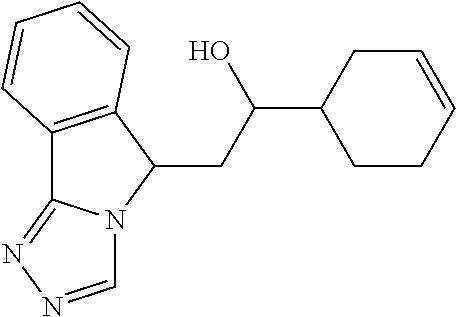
C12=C(C(CC(C3CC=CCC3)O)N3C1=NN=C3)C=CC=C2
